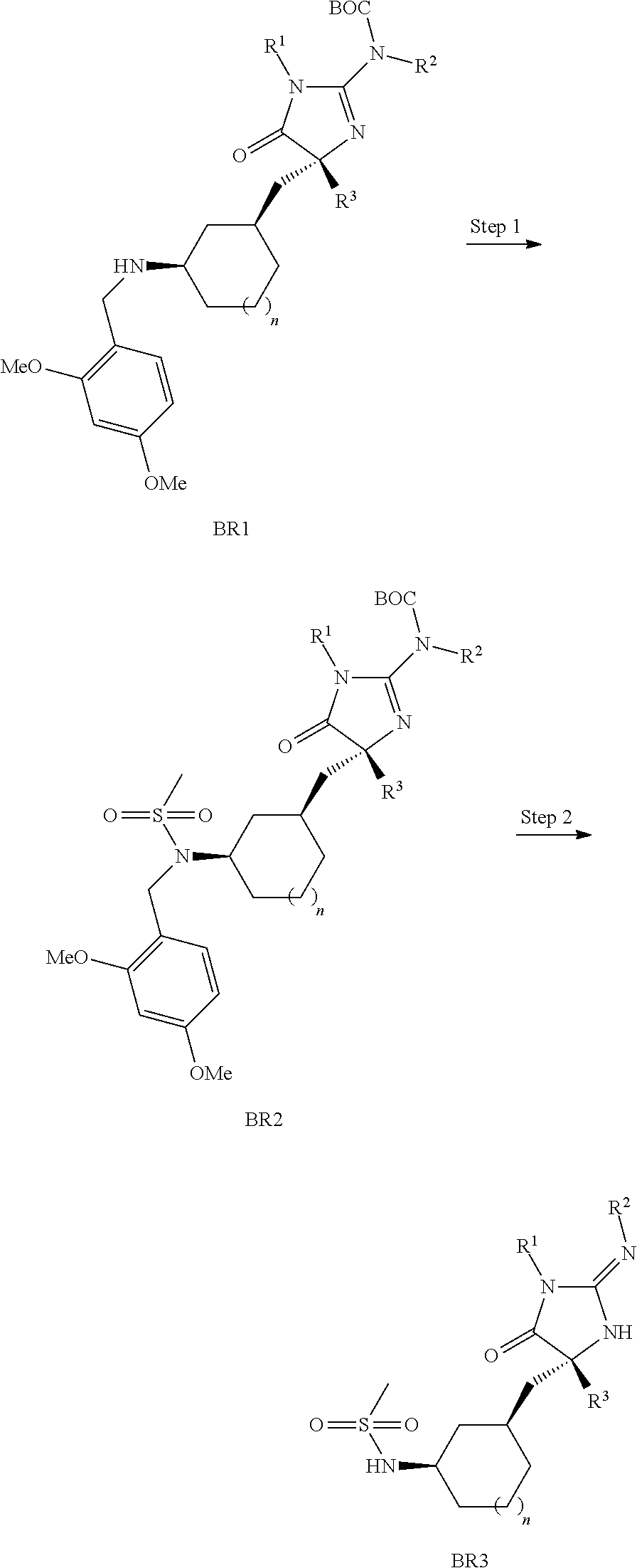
C(C1([R3])C(=O)N([R1])C(N([BOC])[R2])=N1)C1CC(NCC2=C([MeO])C=C([OMe])C=C2)CCC1.[BR1].C(C1([R3])C(=O)N([R1])C(N([BOC])[R2])=N1)C1CC(N(CC2=C([MeO])C=C([OMe])C=C2)S(=O)(C)=O)CCC1.[BR2].C(C1([R3])C(=O)N([R1])C(=N[R2])N1)C1CC(NS(=O)(C)=O)CCC1.[BR3]
